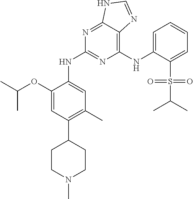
C(C)(C)OC1=CC(C2CCN(C)CC2)=C(C)C=C1NC1=NC(NC2=CC=CC=C2S(C(C)C)(=O)=O)=C2C(=N1)NC=N2
